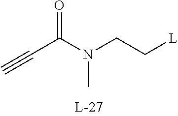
C#CC(N(C)CC[L])=O
